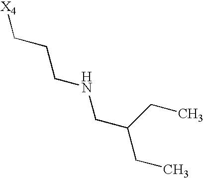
[X4]CCCNCC(CC)CC
